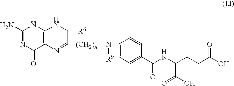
C1(N)=NC(=O)C2=C(N1)NC([R6])C([(CH2)n]N([R9])C1=CC=C(C(NC(CCC([OH])=O)C(=O)O)=O)C=C1)=N2
